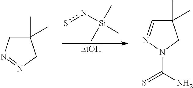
[Si](C)(C)(C)ns.[EtOH].C1(C)(C)CN=NC1.C1(C)(C)C=NN(C(N)=S)C1
